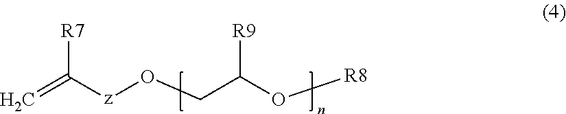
C=C([z]OCC(O[R8])[R9])[R7]
